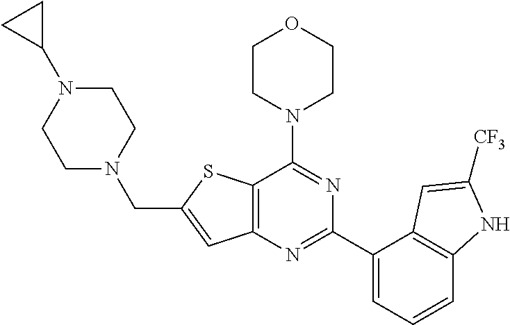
C12=C(N=C(C3=CC=CC4=C3C=C([CF3])N4)N=C1N1CCOCC1)C=C(CN1CCN(C3CC3)CC1)S2
